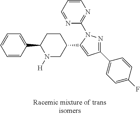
C1=CC(C2N([H])CC(C3=CC(C4=CC=C(F)C=C4)=NN3C3=NC=CC=N3)CC2)=CC=C1
